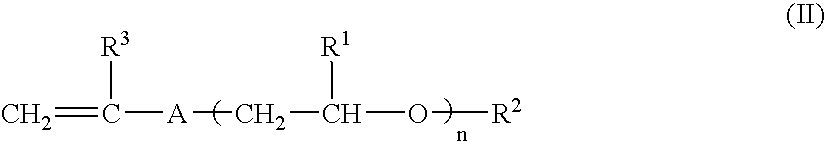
[A](CC(O[R2])[R1])C(=C)[R3]
